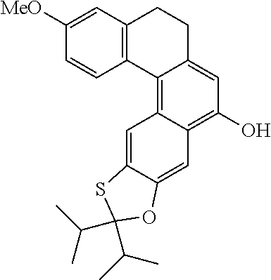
C1([MeO])=CC2=C(C=C1)C1=C3C(=C(O)C=C1CC2)C=C1C(=C3)SC(C(C)C)(C(C)C)O1
